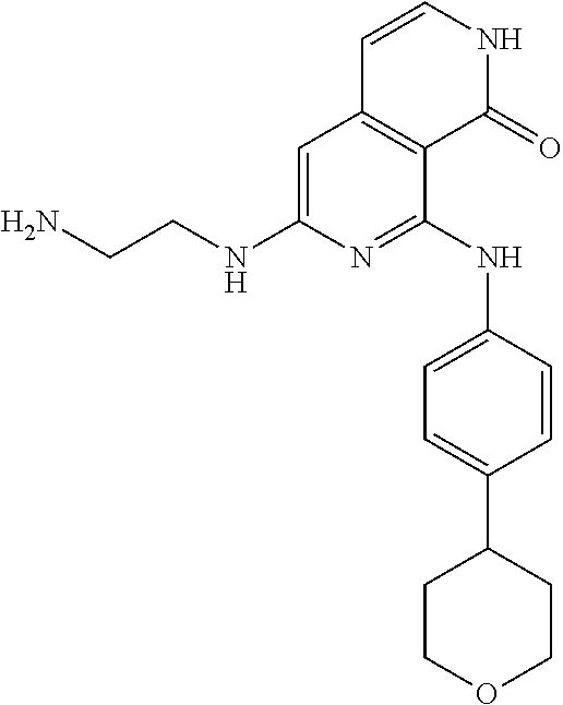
C1=C(NCCN)N=C(NC2=CC=C(C3CCOCC3)C=C2)C2=C1C=CNC2=O
